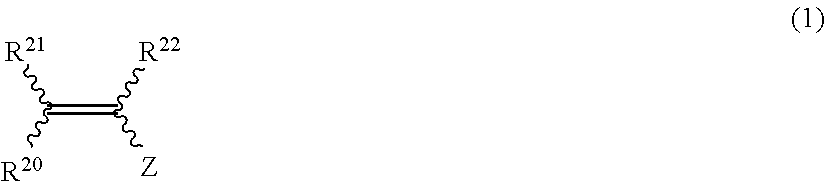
C(=C([R22])[Z])([R20])[R21]
